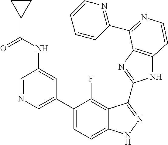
C1=C(C2=CC=C3C(=C2F)C(C2=NC4=C(N2)C=CN=C4C2=NC=CC=C2)=NN3)C=C(NC(=O)C2CC2)C=N1
